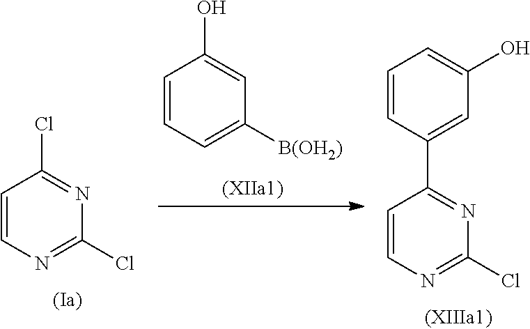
C1=CN=C(Cl)N=C1Cl.C1=CC=C([B(OH2)])C=C1O.C1=CC(C2=NC(Cl)=NC=C2)=CC(O)=C1
